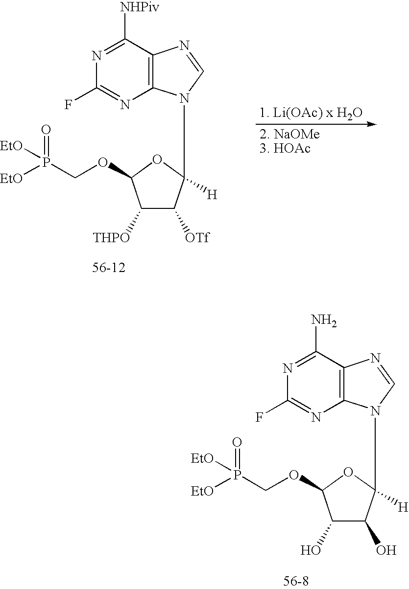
C12=C(C(N)=NC(F)=N1)N=CN2C1([H])C(O)C(O)C(OCP(=O)([EtO])[EtO])O1.C12=C(C([NHPiv])=NC(F)=N1)N=CN2C1([H])C([OTf])C([THPO])C(OCP(=O)([EtO])[EtO])O1
